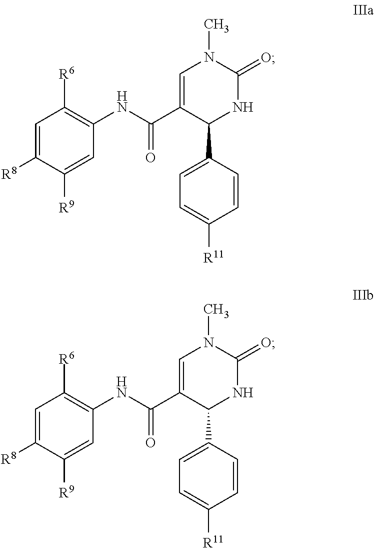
C1=C(C(NC2=C([R6])C=C([R8])C([R9])=C2)=O)C(C2=CC=C([R11])C=C2)NC(=O)N1C.C1=C(C(NC2=C([R6])C=C([R8])C([R9])=C2)=O)C(C2=CC=C([R11])C=C2)NC(=O)N1C
